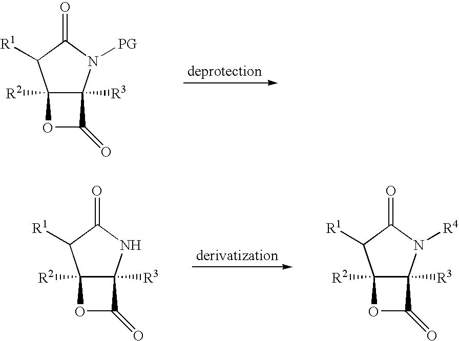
C12([R2])C([R3])(N([PG])C(=O)C1[R1])C(=O)O2.C12([R2])C([R3])(NC(=O)C1[R1])C(=O)O2.C12([R2])C([R3])(N([R4])C(=O)C1[R1])C(=O)O2
